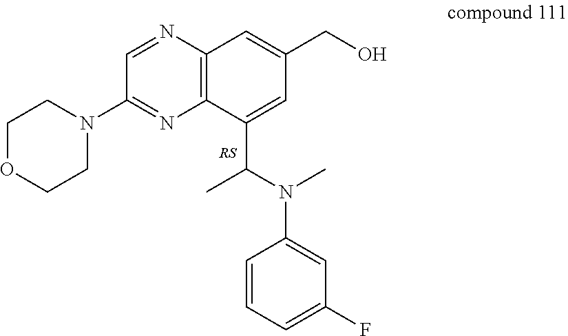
C1=NC2=C(N=C1N1CCOCC1)C(C(N(C1=CC(F)=CC=C1)C)C)=CC(CO)=C2
